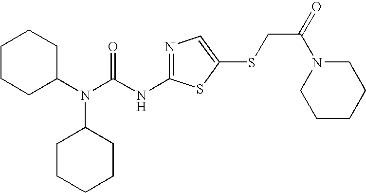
C1CCC(N(C(NC2=NC=C(SCC(N3CCCCC3)=O)S2)=O)C2CCCCC2)CC1
